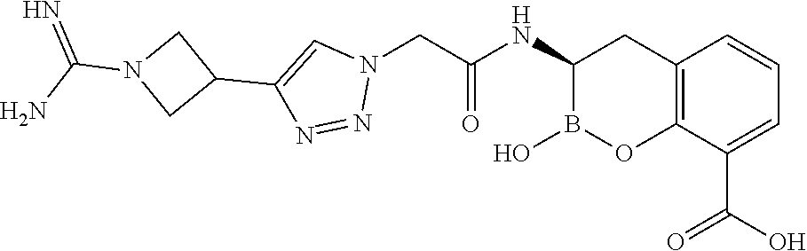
C12=C(C(C(O)=O)=CC=C1)OB(O)C(NC(=O)CN1C=C(C3CN(C(N)=N)C3)N=N1)C2
